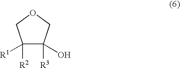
C1([R1])([R2])C(O)([R3])COC1
